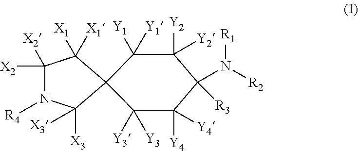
C1([Y2])([Y2])C([Y1])([Y1])C2(C([Y3])([Y3])C([Y4])([Y4])C1(N([R2])[R1])[R3])C([X3])([X3])N([R4])C([X2])([X2])C2([X1])[X1]
